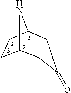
C12CCC(N1)CC(=O)C2
